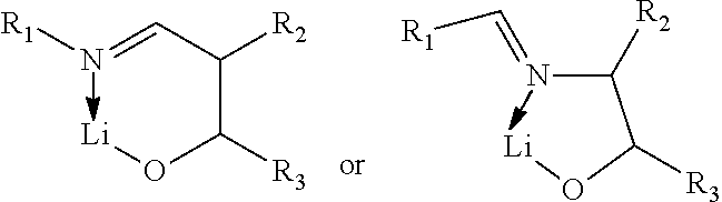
N(=CC(C(O[Li])[R3])[R2])[R1].C(N=C[R1])(C(O[Li])[R3])[R2]
